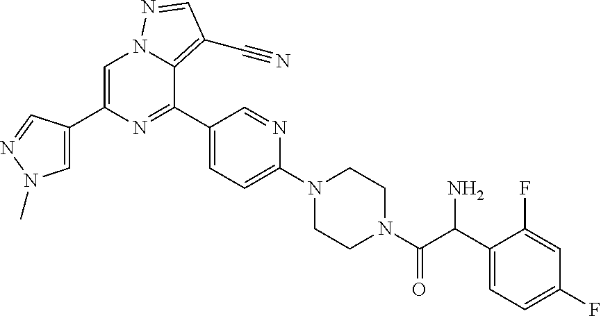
C1=C(C2=CN(C)N=C2)N=C(C2=CC=C(N3CCN(C(=O)C(C4=CC=C(F)C=C4F)N)CC3)N=C2)C2=C(C#N)C=NN12
